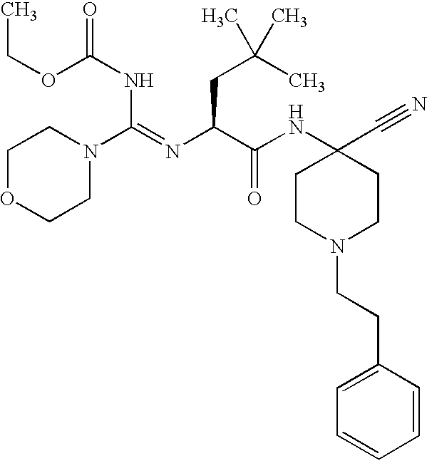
O(C(NC(N1CCOCC1)=NC(C(NC1(C#N)CCN(CCC2=CC=CC=C2)CC1)=O)CC(C)(C)C)=O)CC
